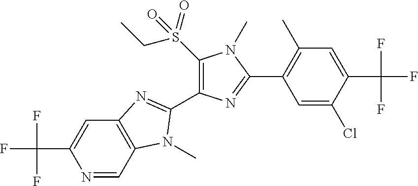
N1=CC2=C(C=C1C(F)(F)F)N=C(C1=C(S(CC)(=O)=O)N(C)C(C3=C(C)C=C(C(F)(F)F)C(Cl)=C3)=N1)N2C
